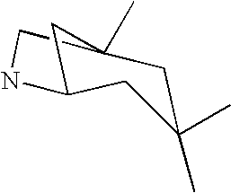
C12(C)CNC(C1)CC(C)(C)C2
